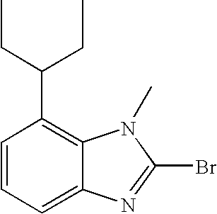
C1=CC=C2C(=C1C(CC)CC)N(C)C(Br)=N2
